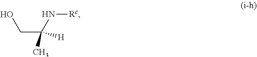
OCC(N[Rc])([H])C
